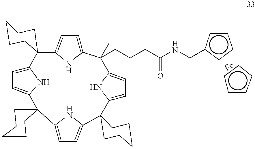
C1CCCCC12C1=CC=C(N1)C(CCCC(NCc1cccc1)=O)(C)C1=CC=C(N1)C1(CCCCC1)C1=CC=C(C3(CCCCC3)C3=CC=C2N3)N1.c1cccc1
